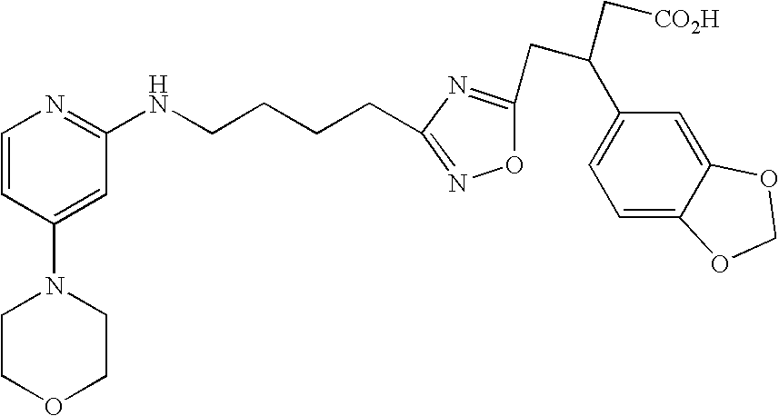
C1=CC(N2CCOCC2)=CC(NCCCCC2=NOC(CC(C3=CC=C4C(=C3)OCO4)C[CO2H])=N2)=N1
